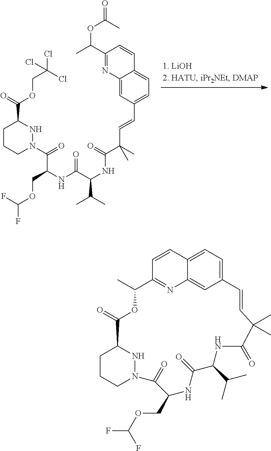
C1CCN(C(=O)C(NC(C(C(C)C)NC(=O)C(C=CC2=CC=C3C(=C2)N=C(C(C)OC(=O)C)C=C3)(C)C)=O)COC(F)F)NC1C(=O)OCC(Cl)(Cl)Cl.C1CCN2NC1C(=O)OC(C)C1=NC3=CC(=CC=C3C=C1)C=CC(C)(C)C(=O)NC(C(C)C)C(=O)NC(COC(F)F)C2=O
